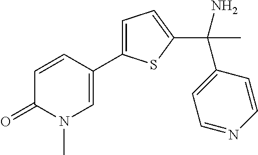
C1(C2=CC=C(C(C)(N)C3=CC=NC=C3)S2)=CN(C)C(=O)C=C1
